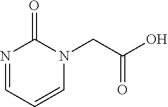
N1=CC=CN(CC(O)=O)C1=O
